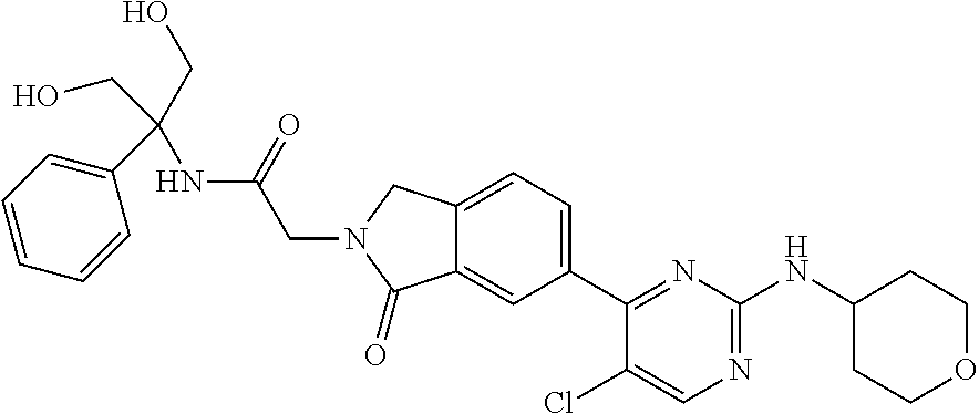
C1(Cl)=CN=C(NC2CCOCC2)N=C1C1=CC=C2C(=C1)C(=O)N(CC(=O)NC(CO)(CO)C1=CC=CC=C1)C2
